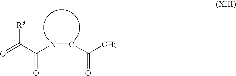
O=C(C(NCC([OH])=O)=O)[R3]
